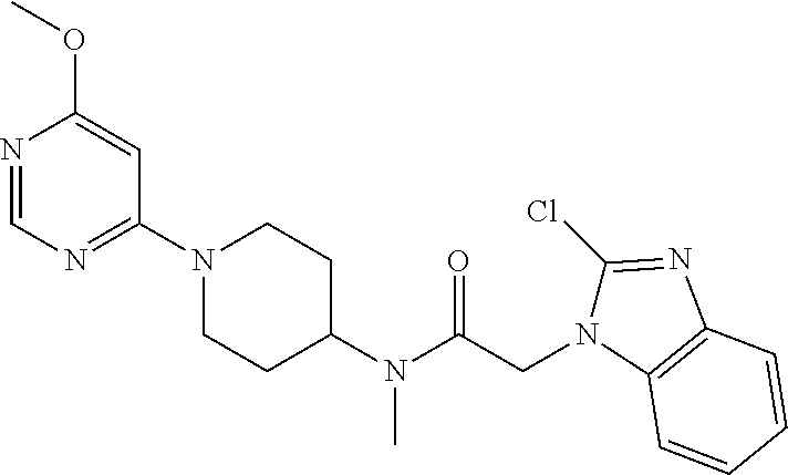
N1=CN=C(N2CCC(N(C(CN3C(Cl)=NC4=C3C=CC=C4)=O)C)CC2)C=C1OC
